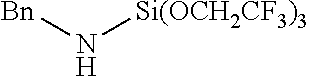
[Bn]N[Si(OCH2CF3)3]
